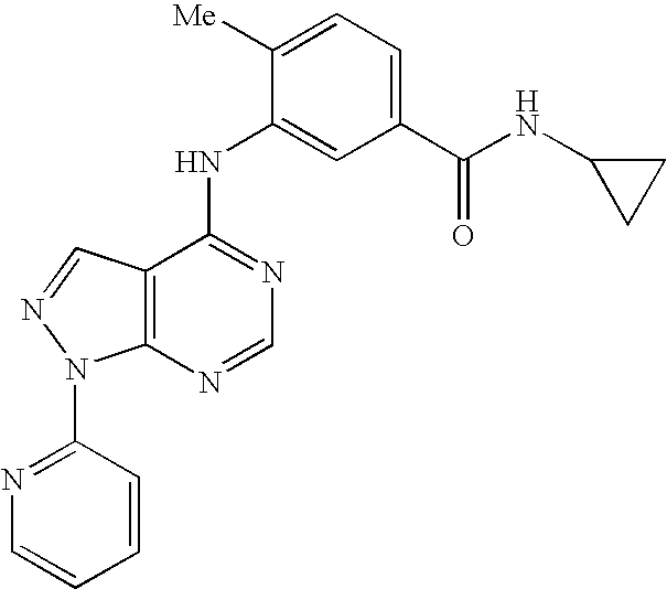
C12=C(C(NC3=CC(C(NC4CC4)=O)=CC=C3[Me])=NC=N1)C=NN2C1=NC=CC=C1
